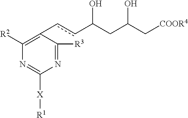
C1([R2])=C(ccC(CC(C[COOR4])O)O)C([R3])=NC([X][R1])=N1
